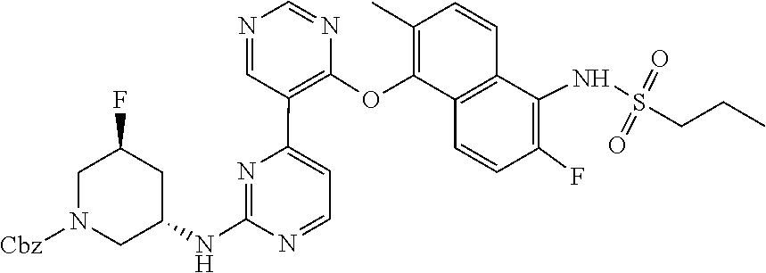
C1(NC2CC(F)CN([Cbz])C2)=NC(C2=C(OC3=C(C)C=CC4=C3C=CC(F)=C4NS(CCC)(=O)=O)N=CN=C2)=CC=N1
